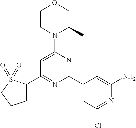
C1(C2=NC(C3=CC(Cl)=NC(N)=C3)=NC(N3C(C)COCC3)=C2)CCCS1(=O)=O
